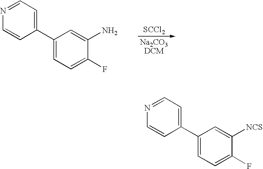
C1(C2=CC=NC=C2)=CC=C(F)C(N)=C1.[Na2CO3DCM].[SCCl2].C1(C2=CC=NC=C2)=CC=C(F)C([NCS])=C1
